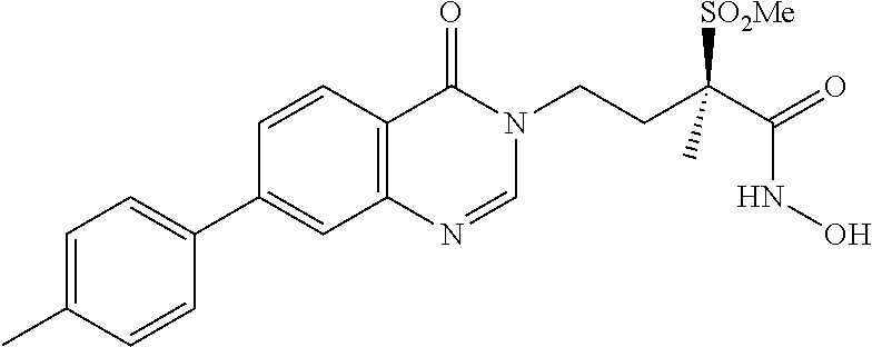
C1=C(C)C=CC(C2=CC3=C(C=C2)C(=O)N(CCC(C(=O)NO)([SO2Me])C)C=N3)=C1
